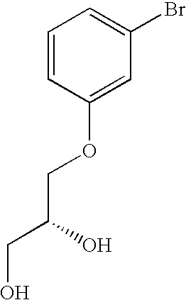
C1=C(OCC(CO)O)C=CC=C1Br
